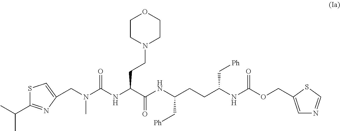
CC(C)C1=NC(CN(C(NC(C(NC(CCC(C[Ph])NC(OCC2=CN=CS2)=O)C[Ph])=O)CCN2CCOCC2)=O)C)=CS1
